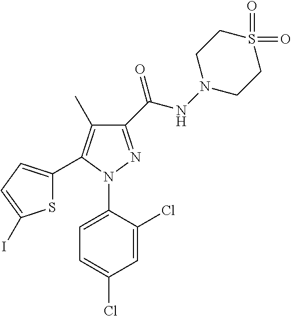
C1(C(NN2CCS(=O)(=O)CC2)=O)=NN(C2=CC=C(Cl)C=C2Cl)C(C2=CC=C(I)S2)=C1C
